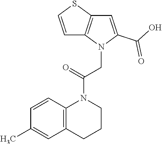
C1=CC2=C(C=C1C)CCCN2C(=O)CN1C(C(O)=O)=CC2=C1C=CS2
